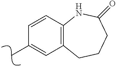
C12=C(C=CC(C)=C1)NC(=O)CCC2
